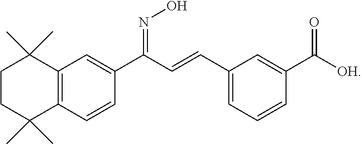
C1CC(C)(C)C2=C(C1(C)C)C=C(C(=NO)C=CC1=CC=CC(C(=O)[OH])=C1)C=C2
